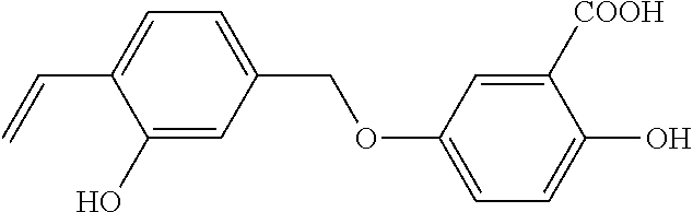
C1(O)=CC(COC2=CC=C(O)C([COOH])=C2)=CC=C1C=C
